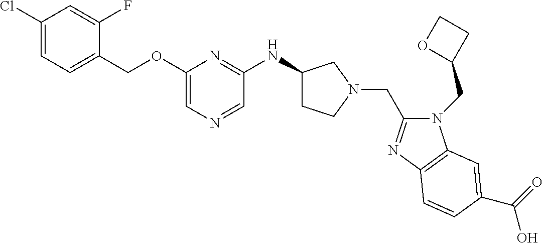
C1(Cl)=CC=C(COC2=CN=CC(NC3CCN(CC4=NC5=C(N4CC4CCO4)C=C(C(=O)O)C=C5)C3)=N2)C(F)=C1
